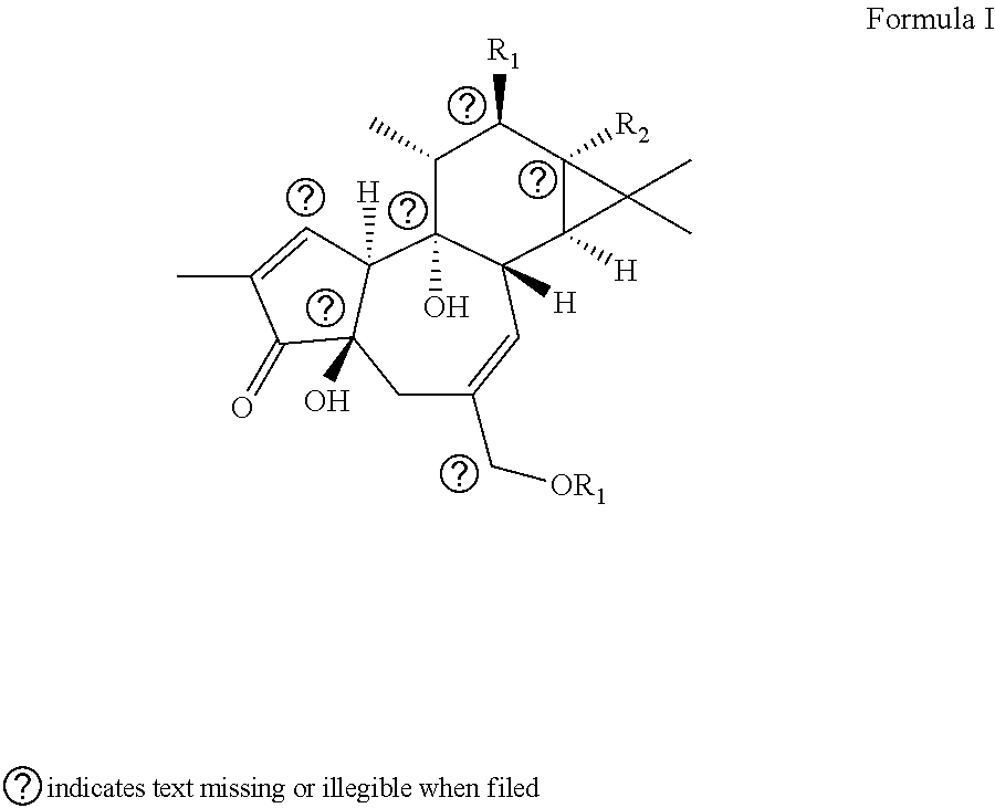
C1C(C[OR1])=CC2([H])C(O)(C3([H])C1(O)C(=O)C(C)=C3)C(C)C([R1])C1([R2])C2([H])C1(C)C
